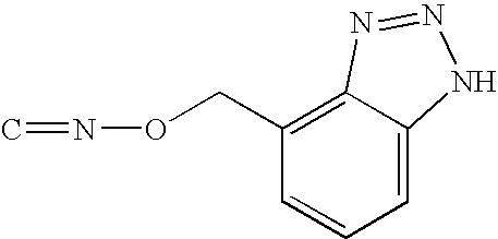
C1=C2C(=C(CON=C)C=C1)N=NN2
